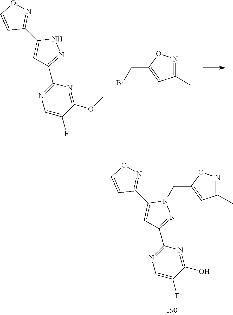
C1=C(F)C(OC)=NC(C2=NNC(C3=NOC=C3)=C2)=N1.C1(CBr)=CC(C)=NO1.C1=C(F)C(O)=NC(C2=NN(CC3=CC(C)=NO3)C(C3=NOC=C3)=C2)=N1
